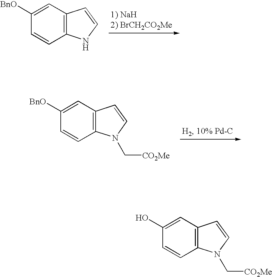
C1([BnO])=CC2=C(C=C1)NC=C2.C1([BnO])=CC2=C(C=C1)N(C[CO2Me])C=C2.C1(O)=CC2=C(C=C1)N(C[CO2Me])C=C2
